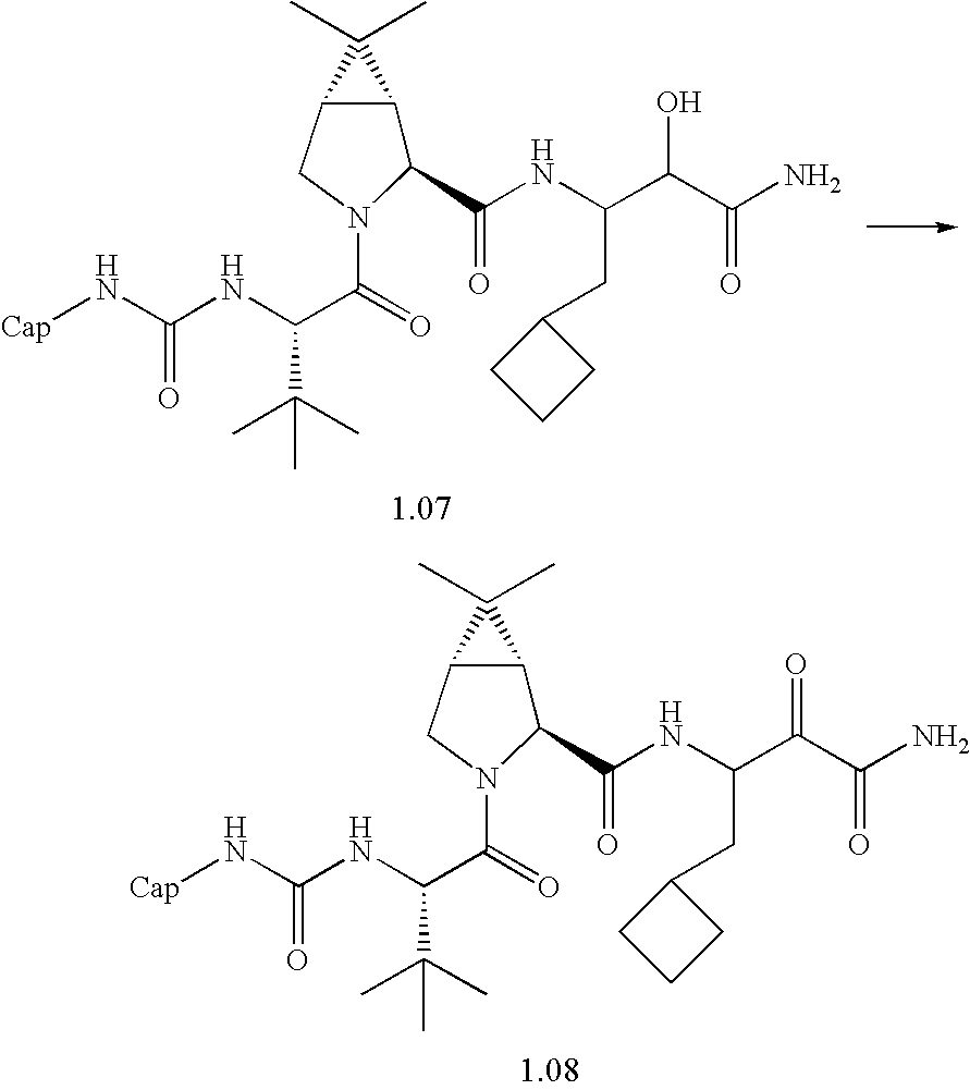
C12C(CN(C(=O)C(NC(N[Cap])=O)C(C)(C)C)C1C(NC(C(C(N)=O)=O)CC1CCC1)=O)C2(C)C.C12C(CN(C(=O)C(NC(N[Cap])=O)C(C)(C)C)C1C(NC(C(C(N)=O)O)CC1CCC1)=O)C2(C)C
